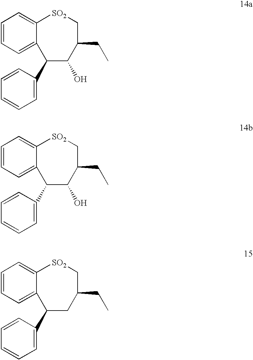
C1=CC=C2C(=C1)[SO2]CC(CC)C(O)C2C1=CC=CC=C1.C1=CC=C2C(=C1)[SO2]CC(CC)C(O)C2C1=CC=CC=C1.C1=CC=C2C(=C1)[SO2]CC(CC)CC2C1=CC=CC=C1
